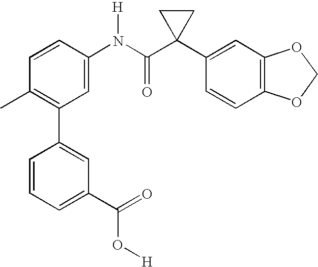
C1(C2=C(C)C=CC(N(C(C3(C4=CC5=C(C=C4)OCO5)CC3)=O)[H])=C2)=CC(C(O[H])=O)=CC=C1
